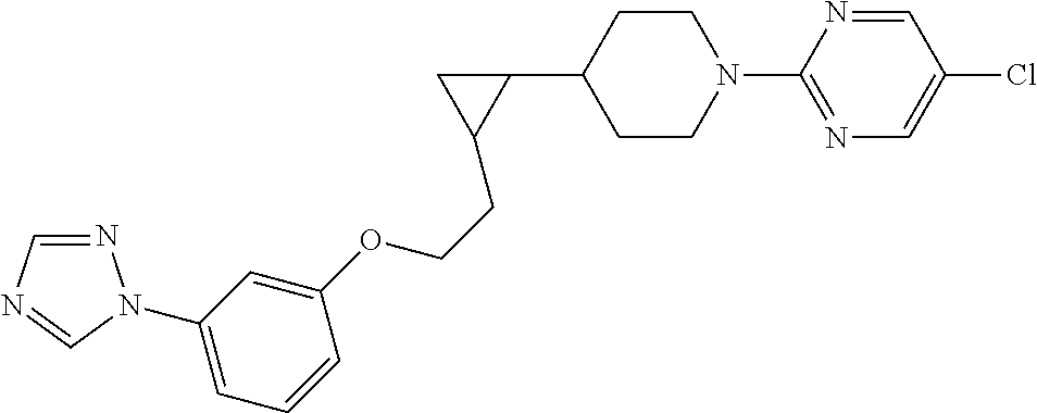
C1CN(C2=NC=C(Cl)C=N2)CCC1C1CC1CCOC1=CC(N2N=CN=C2)=CC=C1
